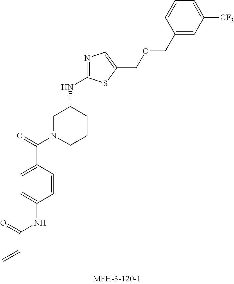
C=CC(NC1=CC=C(C(=O)N2CCCC(NC3=NC=C(COCC4=CC([CF3])=CC=C4)S3)C2)C=C1)=O
